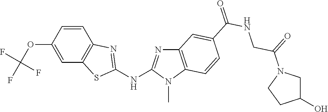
O(C1=CC2=C(C=C1)N=C(NC1=NC3=C(N1C)C=CC(C(NCC(=O)N1CC(O)CC1)=O)=C3)S2)C(F)(F)F
